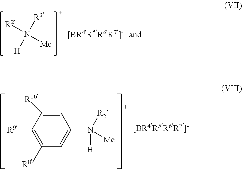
[H]N([R3])([R2])[Me].C1=C([R10])C([R9])=C([R8])C=C1N([H])([R2])[Me]
